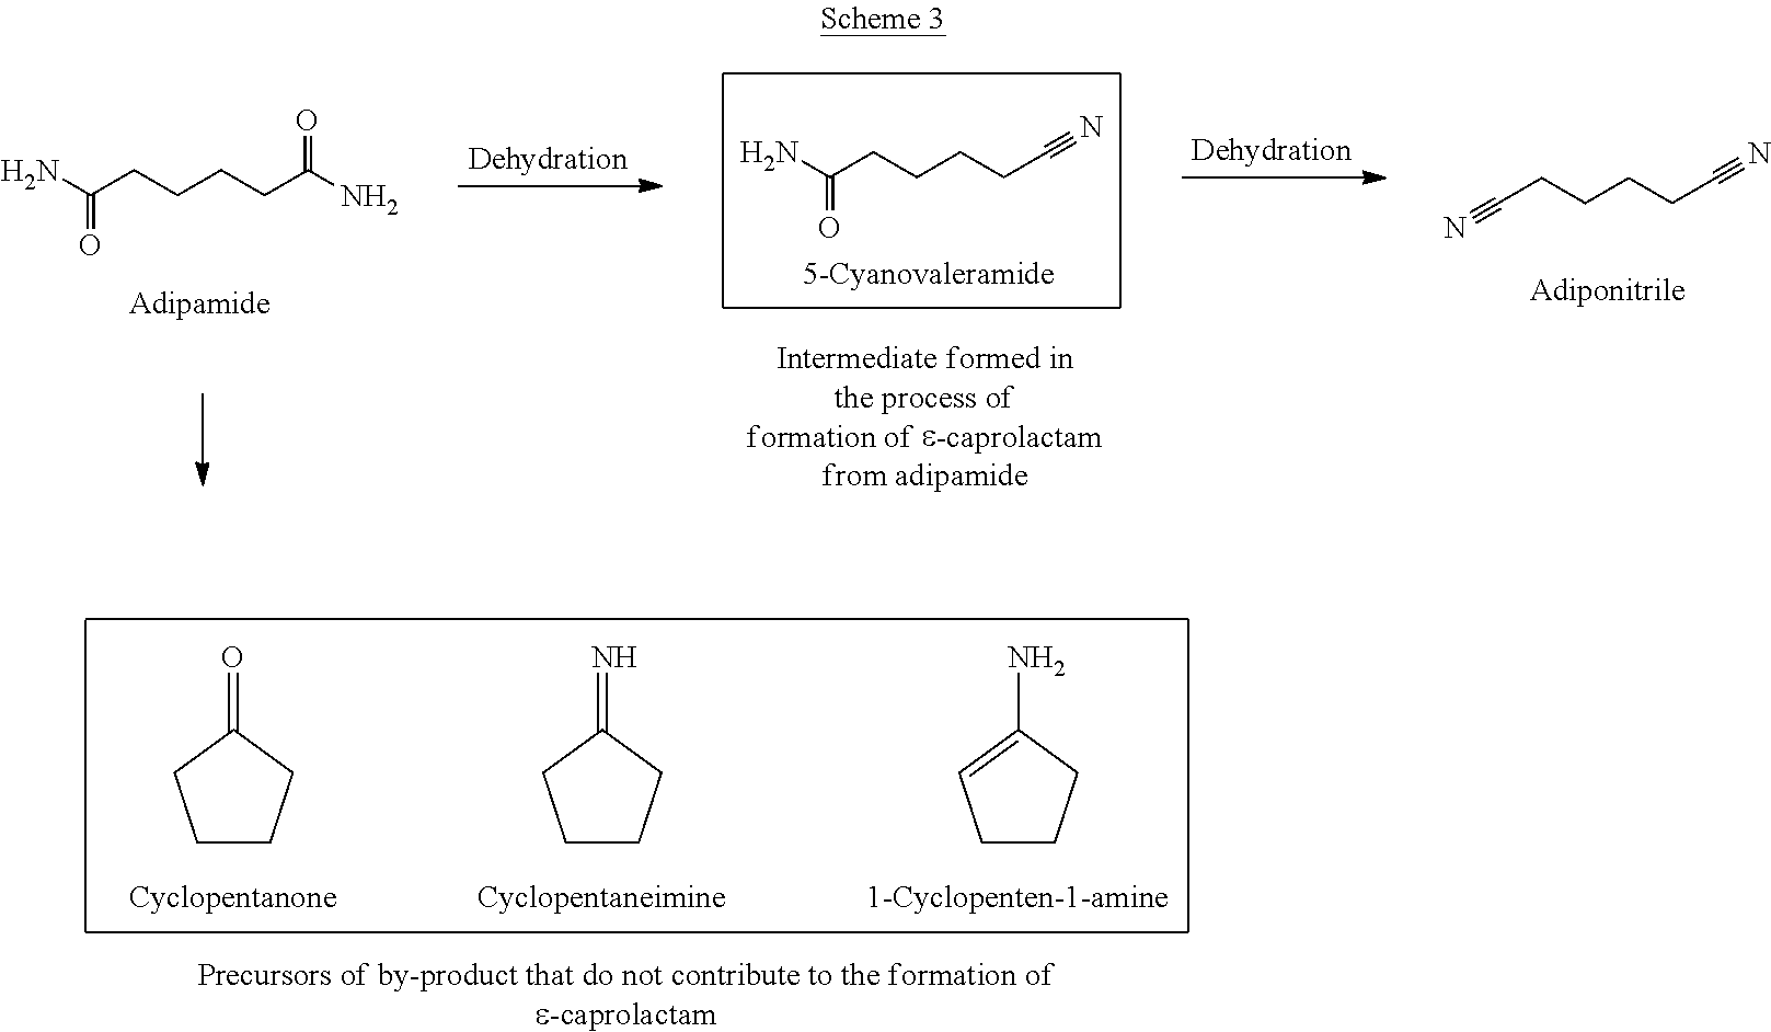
C(CCCCC#N)#N.NC(CCCCC#N)=O.NC(CCCCC(N)=O)=O.C1CCC(=O)C1.C1CCC(=N)C1.C1CCC(N)=C1
